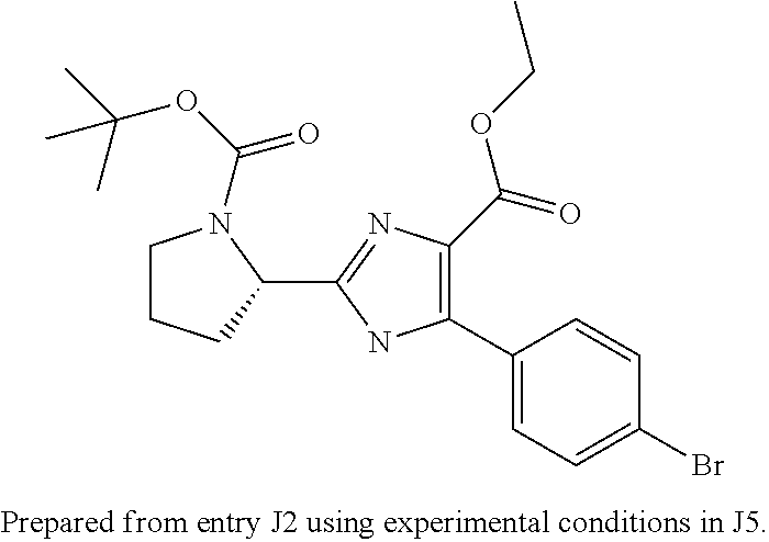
C1(C2=CC=C(Br)C=C2)=C(C(=O)OCC)N=C(C2N(C(OC(C)(C)C)=O)CCC2)N1
